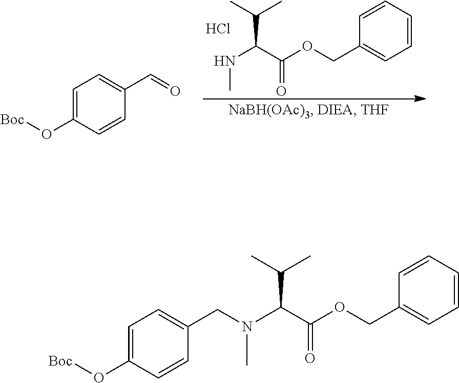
C1=C(O[Boc])C=CC(CN(C)C(C(C)C)C(=O)OCC2=CC=CC=C2)=C1.C(C(NC)C(=O)OCC1=CC=CC=C1)(C)C.Cl.C1=C(O[Boc])C=CC(C=O)=C1
